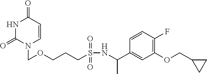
N1C(=O)N(COCCCS(NC(C2=CC(OCC3CC3)=C(F)C=C2)C)(=O)=O)C=CC1=O
